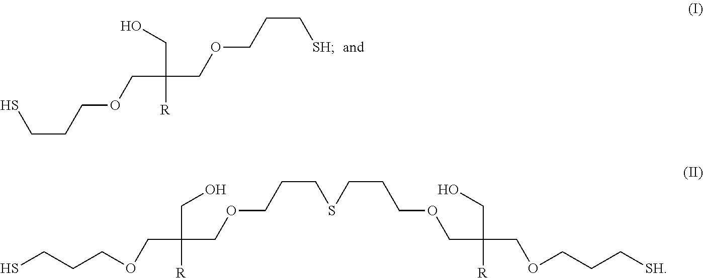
O(CC([R])(CO)COCCCSCCCOCC(CO)([R])COCCC[SH])CCCS.SCCCOCC([R])(CO)COCCC[SH]
